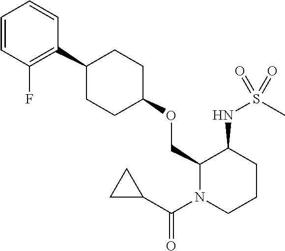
C1(COC2CCC(C3=C(F)C=CC=C3)CC2)N(C(C2CC2)=O)CCCC1NS(C)(=O)=O
